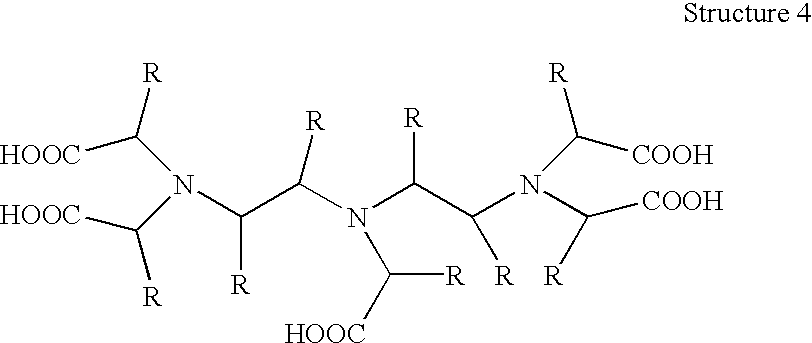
N(C(C(N(C(C(N(C([COOH])[R])C([COOH])[R])[R])[R])C([HOOC])[R])[R])[R])(C([HOOC])[R])C([HOOC])[R]
